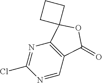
N1=CC2=C(N=C1Cl)C1(OC2=O)CCC1
